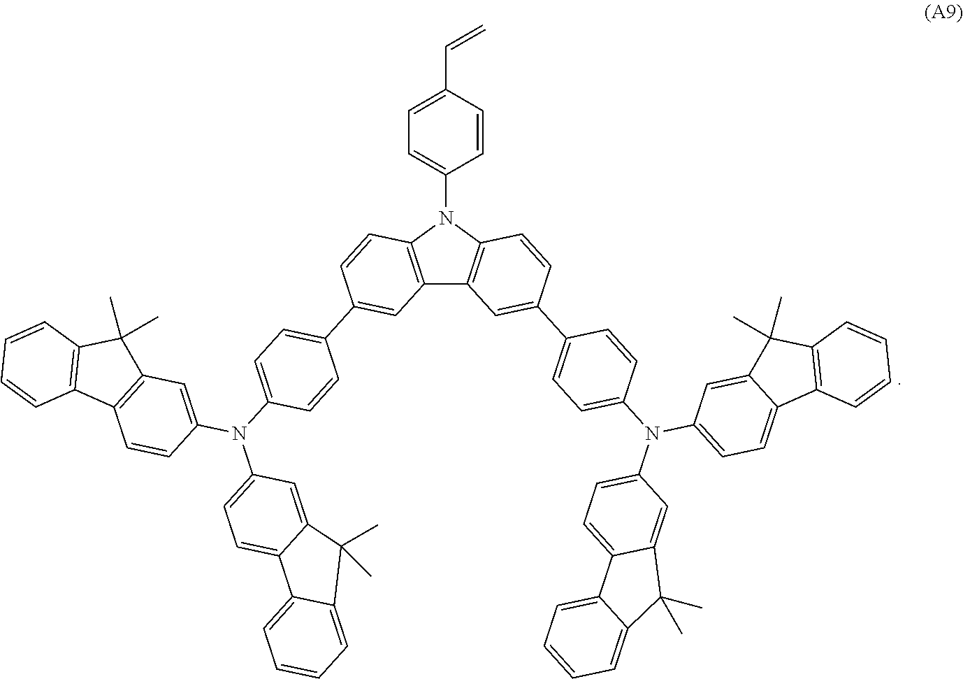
C12=C(N(C3=CC=C(C=C)C=C3)C3=C1C=C(C1=CC=C(N(C4=CC=C5C(=C4)C(C)(C)C4=CC=CC=C54)C4=CC=C5C(=C4)C(C)(C)C4=C5C=CC=C4)C=C1)C=C3)C=CC(C1=CC=C(N(C3=CC=C4C(=C3)C(C)(C)C3=CC=CC=C43)C3=CC4=C(C=C3)C3=C(C4(C)C)C=CC=C3)C=C1)=C2
